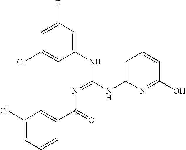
C1=C(F)C=C(NC(NC2=CC=CC(O)=N2)=NC(C2=CC(Cl)=CC=C2)=O)C=C1Cl
